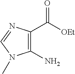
C1(N)=C(C([OEt])=O)N=CN1C
